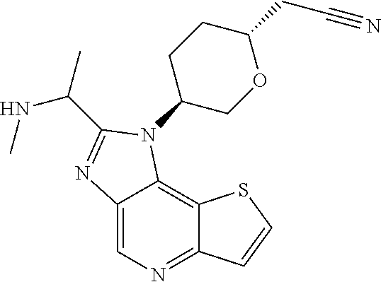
C12=CN=C3C(=C1N(C1COC(CC#N)CC1)C(C(C)NC)=N2)SC=C3
